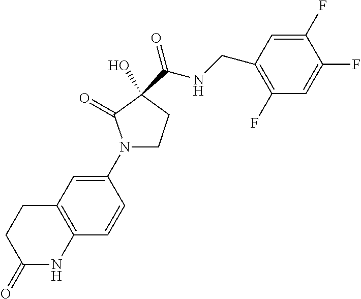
C12=C(C=C(N3CCC(C(NCC4=C(F)C=C(F)C(F)=C4)=O)(O)C3=O)C=C1)CCC(=O)N2
